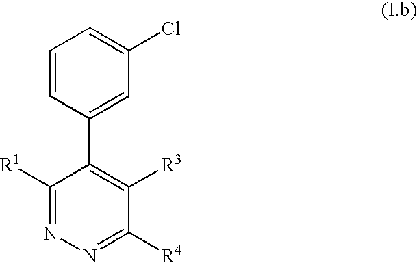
C1=CC(C2=C([R3])C([R4])=NN=C2[R1])=CC(Cl)=C1
